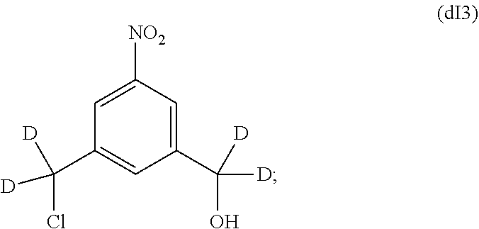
C1(C([D])(O)[D])=CC([NO2])=CC(C([D])([D])Cl)=C1
